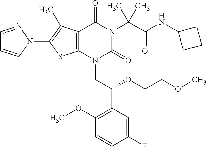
C12=C(C(C)=C(N3C=CC=N3)S1)C(=O)N(C(C(=O)NC1CCC1)(C)C)C(=O)N2CC(C1=C(OC)C=CC(F)=C1)OCCOC
